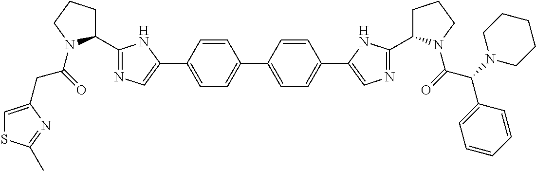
C1=CC(C2=CN=C(C3CCCN3C(=O)CC3=CSC(C)=N3)N2)=CC=C1C1=CC=C(C2=CN=C(C3CCCN3C(C(C3=CC=CC=C3)N3CCCCC3)=O)N2)C=C1
